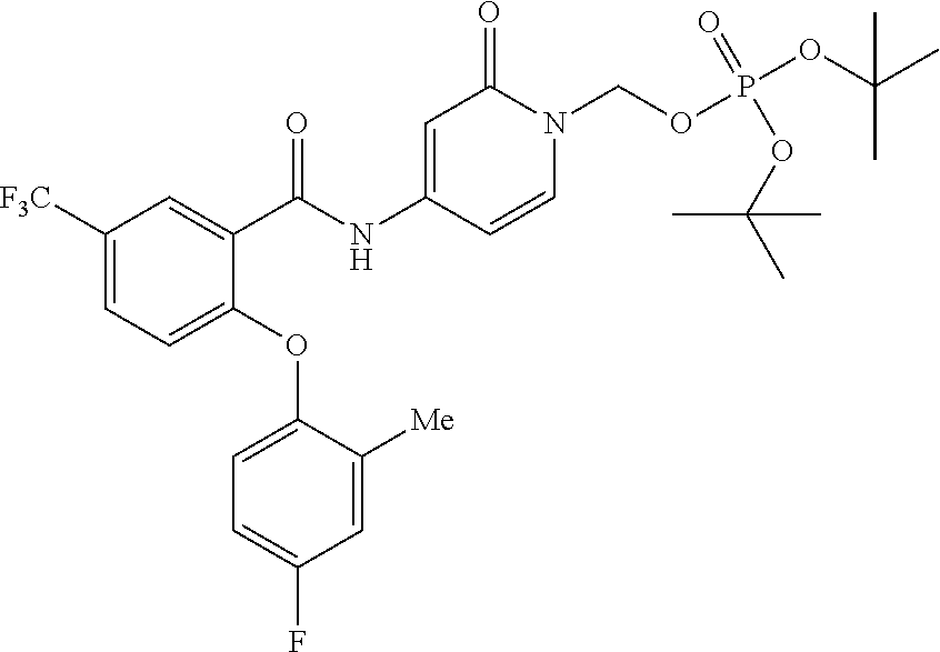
C1([F3C])=CC=C(OC2=CC=C(F)C=C2[Me])C(C(NC2=CC(=O)N(COP(OC(C)(C)C)(=O)OC(C)(C)C)C=C2)=O)=C1
